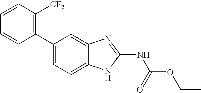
C1=CC=CC(C2=CC=C3C(=C2)N=C(NC(OCC)=O)N3)=C1[CF2]
